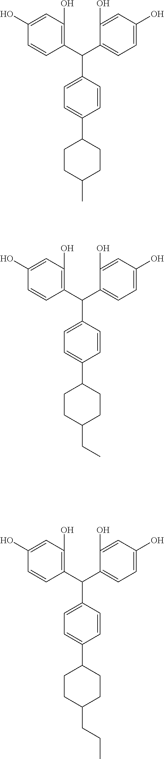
C1(C(C2=CC=C(O)C=C2O)C2=CC=C(C3CCC(C)CC3)C=C2)=C(O)C=C(O)C=C1.C1(C(C2=CC=C(O)C=C2O)C2=CC=C(C3CCC(CC)CC3)C=C2)=C(O)C=C(O)C=C1.C1(C(C2=CC=C(O)C=C2O)C2=CC=C(C3CCC(CCC)CC3)C=C2)=C(O)C=C(O)C=C1
